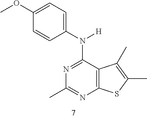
C12=C(C(C)=C(C)S1)C(N(C1=CC=C(OC)C=C1)[H])=NC(C)=N2
